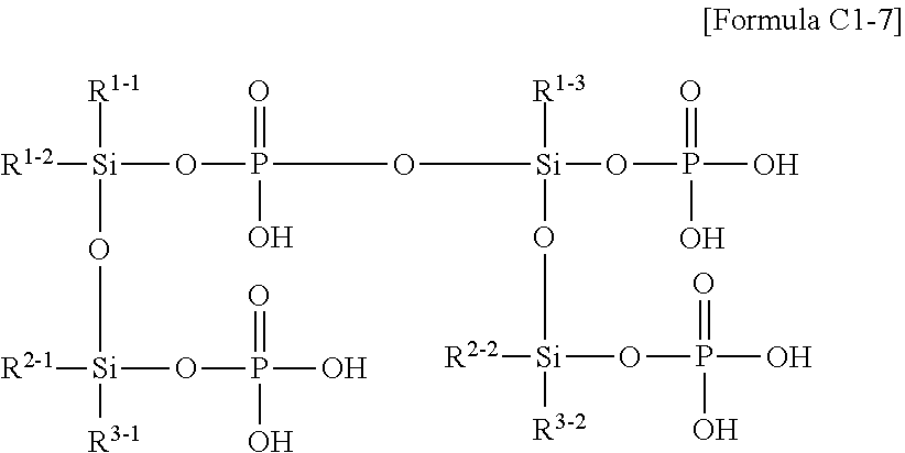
[R1-2][Si](OP(O[Si](OP(O)(=O)O)([R1-3])O[Si]([R2-2])([R3-2])OP(=O)(O)O)(=O)O)(O[Si]([R2-1])([R3-1])OP(=O)(O)O)[R1-1]
